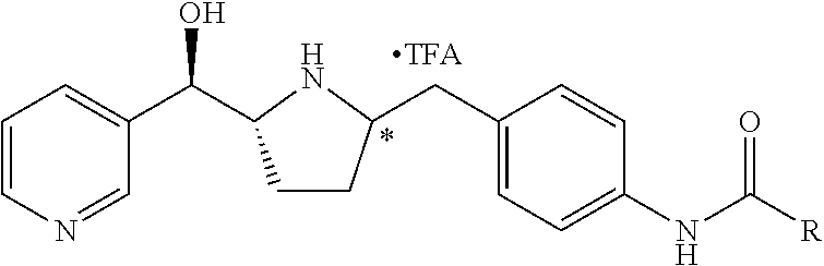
C1=CN=CC(C(C2CCC(CC3=CC=C(NC([R])=O)C=C3)N2)O)=C1
